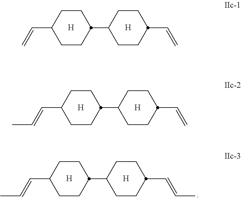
[H].C1CC(C2CCC(C=C)CC2)CCC1C=C.[H].[H].C1CC(C2CCC(C=C)CC2)CCC1C=CC.[H].[H].C1CC(C2CCC(C=CC)CC2)CCC1C=CC.[H]
